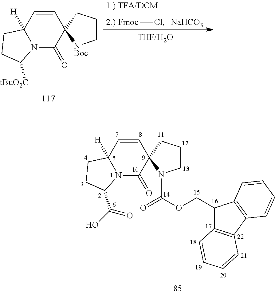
[Fmoc]Cl.[NaHCO3].C1=CC2([H])N(C(=O)C13[NBoc]CCC3)C([tBuO2C])CC2.C1=CC2([H])N(C(=O)C13N(C(OCC1C4=C(C5=C1C=CC=C5)C=CC=C4)=O)CCC3)C(C(O)=O)CC2
